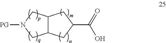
C12C(CN([PG])C1)CC(C(=O)O)C2
